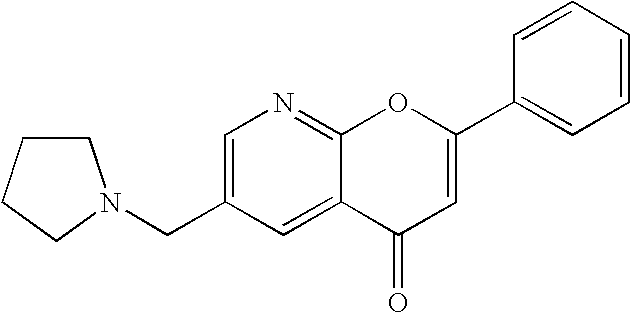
C1=C(CN2CCCC2)C=C2C(=N1)OC(C1=CC=CC=C1)=CC2=O
